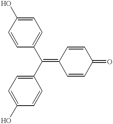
C1=CC(C(C2=CC=C(O)C=C2)=C2C=CC(=O)C=C2)=CC=C1O
